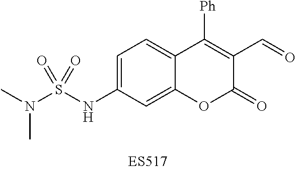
C1=C(NS(N(C)C)(=O)=O)C=C2C(=C1)C([Ph])=C(C=O)C(=O)O2
